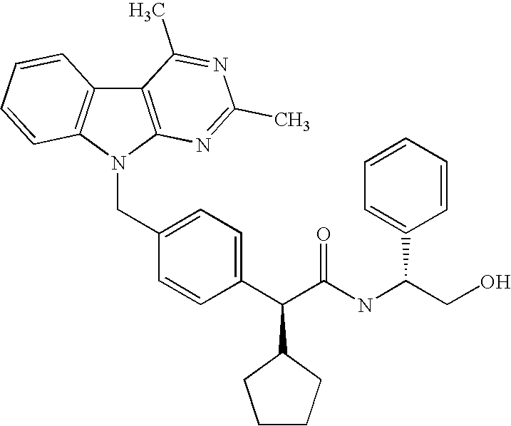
C12=C(N(CC3=CC=C(C(C(NC(CO)C4=CC=CC=C4)=O)C4CCCC4)C=C3)C3=C1C=CC=C3)N=C(C)N=C2C
